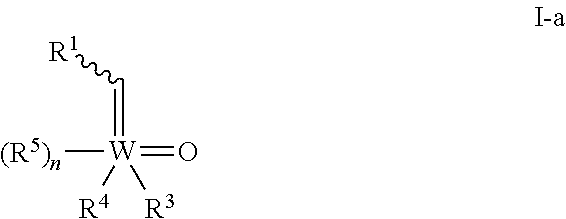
[(R5)n][W](=O)(=C[R1])([R3])[R4]
